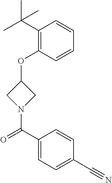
C1(C(C)(C)C)=C(OC2CN(C(C3=CC=C(C#N)C=C3)=O)C2)C=CC=C1
